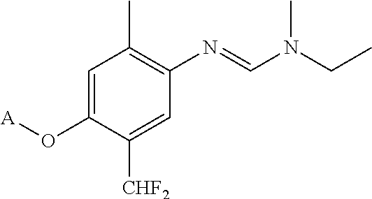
C1=C(O[A])C([CHF2])=CC(N=CN(CC)C)=C1C
